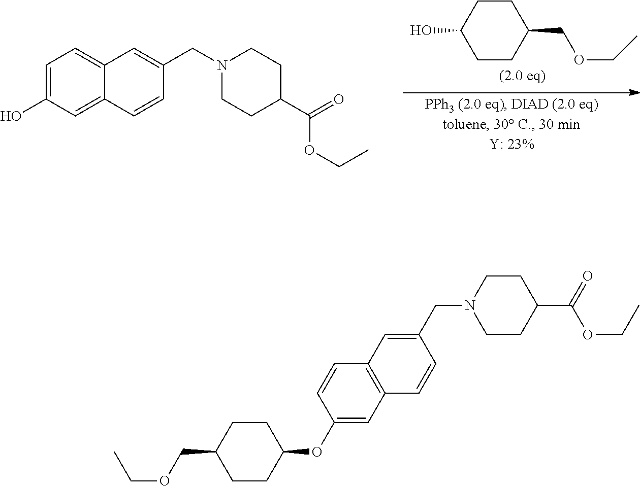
C1=C(O)C=C2C(=C1)C=C(CN1CCC(C(=O)OCC)CC1)C=C2.C1CC(O)CCC1COCC.C1CN(CC2=CC3=C(C=C2)C=C(OC2CCC(COCC)CC2)C=C3)CCC1C(=O)OCC
